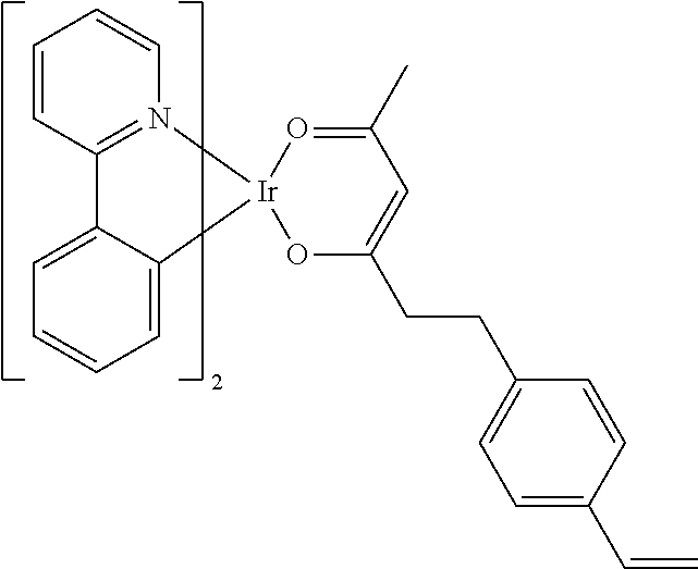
C1=CC=C2C(=C1)[Ir]1(N3=C2C=CC=C3)OC(CCC2=CC=C(C=C)C=C2)=CC(C)=O1
